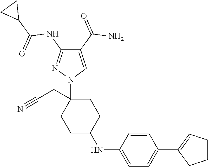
C1(C(=O)N)=CN(C2(CC#N)CCC(NC3=CC=C(C4=CCCC4)C=C3)CC2)N=C1NC(C1CC1)=O
